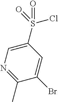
BrC1=CC(S(=O)(=O)Cl)=CN=C1C
